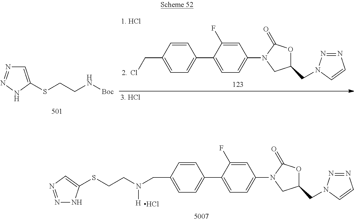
Cl.C1=CC(CN(CCSC2=CN=NN2)[H])=CC=C1C1=CC=C(N2CC(CN3N=NC=C3)OC2=O)C=C1F.C1=C(SCCN[Boc])NN=N1.C1=CC(CCl)=CC=C1C1=CC=C(N2CC(CN3N=NC=C3)OC2=O)C=C1F
